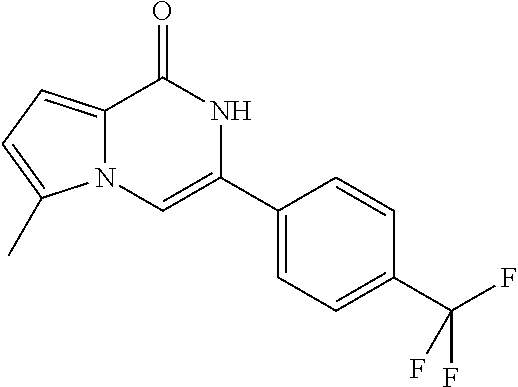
C12=CC=C(C)N1C=C(C1=CC=C(C(F)(F)F)C=C1)NC2=O
